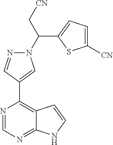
N1=CN=C2C(=C1C1=CN(C(C3=CC=C([CN])S3)C[CN])N=C1)C=CN2
